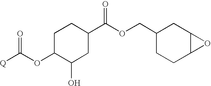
[Q]C(=O)OC1C(O)CC(C(=O)OCC2CCC3C(C2)O3)CC1
